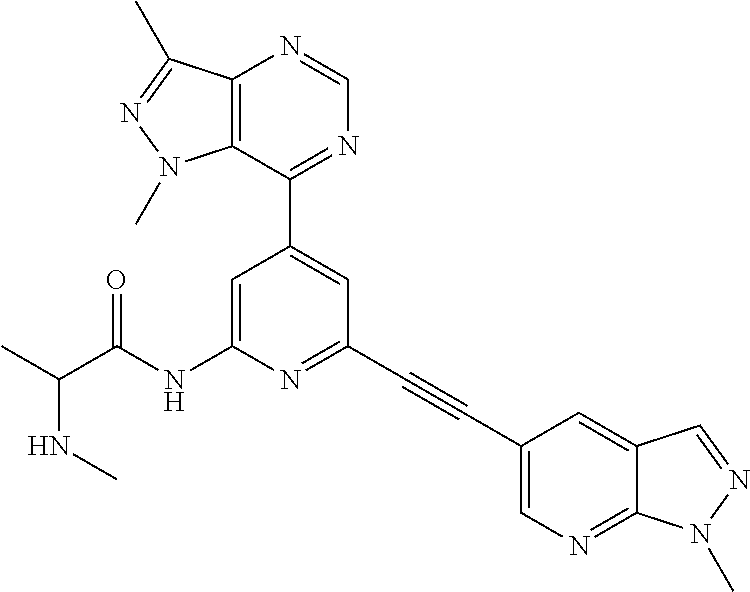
N(C)C(C)C(NC1=CC(C2=NC=NC3=C2N(C)N=C3C)=CC(C#CC2=CN=C3C(=C2)C=NN3C)=N1)=O
